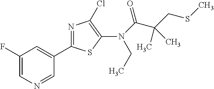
C1(F)=CN=CC(C2=NC(Cl)=C(N(C(=O)C(CSC)(C)C)CC)S2)=C1
